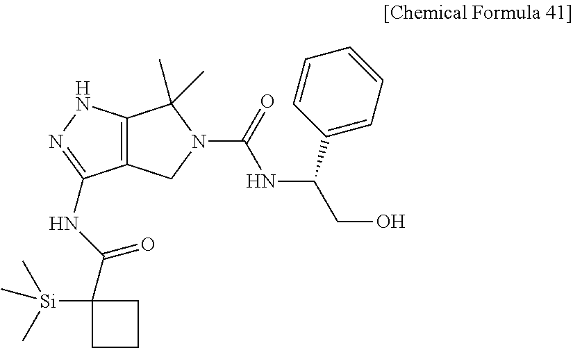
C12=C(NN=C1NC(=O)C1([Si](C)(C)C)CCC1)C(C)(C)N(C(NC(C1=CC=CC=C1)CO)=O)C2
